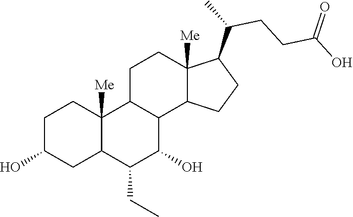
C1C(O)CC2C([Me])(C1)C1C(C(O)C2CC)C2C([Me])(CC1)C(C(C)CCC(O)=O)CC2
